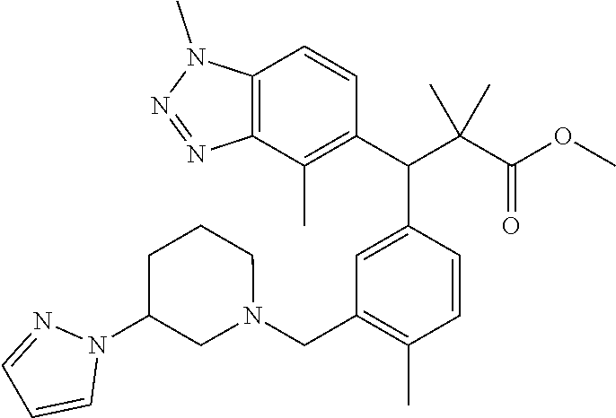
C12=C(C(C)=C(C(C(C(OC)=O)(C)C)C3=CC(CN4CCCC(N5N=CC=C5)C4)=C(C)C=C3)C=C1)N=NN2C
